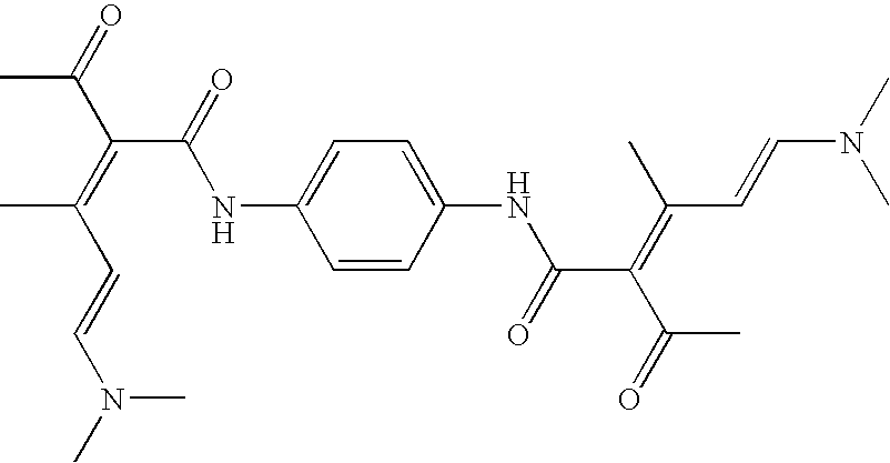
CC(C(C(NC1=CC=C(NC(=O)C(C(C)=O)=C(C=CN(C)C)C)C=C1)=O)=C(C)C=CN(C)C)=O
